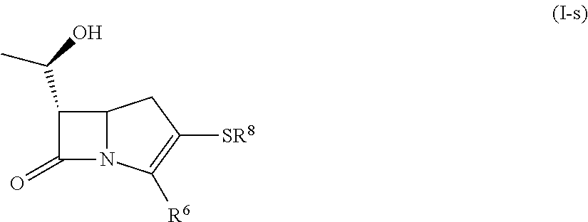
C1(C(C)O)C(=O)N2C1CC([SR8])=C2[R6]
